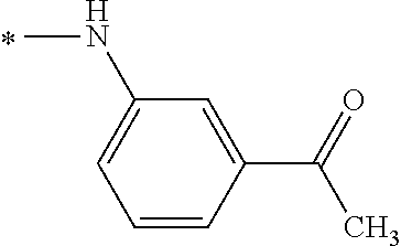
C1(NC)=CC=CC(C(=O)C)=C1
